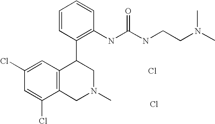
C1(Cl)=CC(Cl)=CC2=C1CN(C)CC2C1=C(NC(NCCN(C)C)=O)C=CC=C1.Cl.Cl
